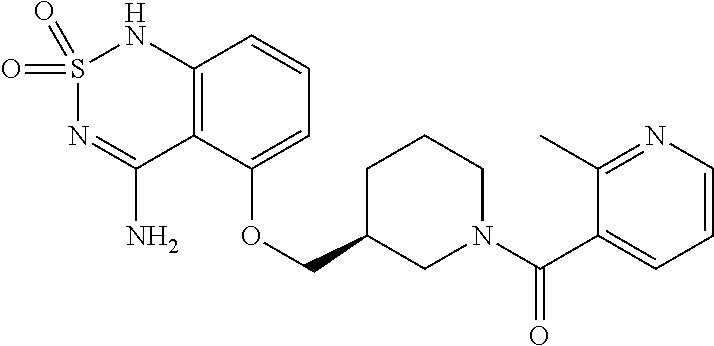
C12=C(C(OCC3CN(C(C4=CC=CN=C4C)=O)CCC3)=CC=C1)C(N)=NS(=O)(=O)N2
